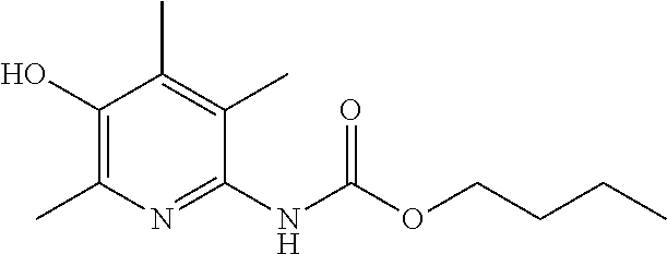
C1(NC(OCCCC)=O)=NC(C)=C(O)C(C)=C1C
